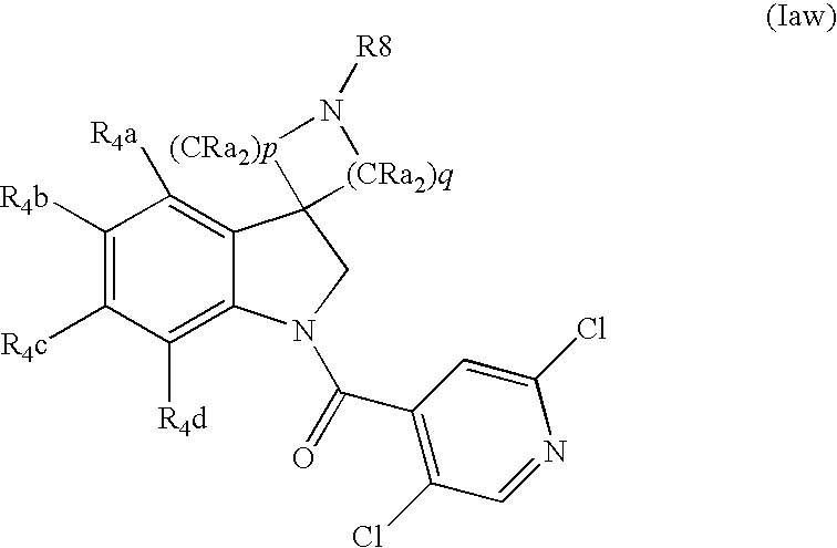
C1([R4b])=C([R4c])C([R4d])=C2C(=C1[R4a])C1(CN2C(=O)C2=C(Cl)C=NC(Cl)=C2)[(CRa2)q]N([R8])[(CRa2)p]1
